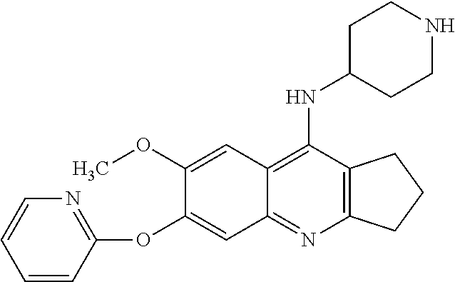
C1(OC)=CC2=C(NC3CCNCC3)C3=C(N=C2C=C1OC1=NC=CC=C1)CCC3
